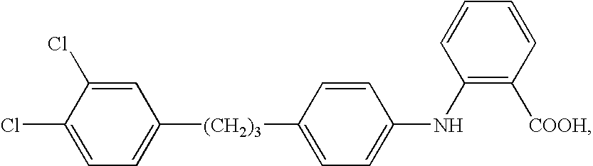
C1=C(Cl)C(Cl)=CC=C1[(CH2)3]C1=CC=C(NC2=C([COOH])C=CC=C2)C=C1
